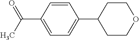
C1=CC(C2CCOCC2)=CC=C1C(C)=O
